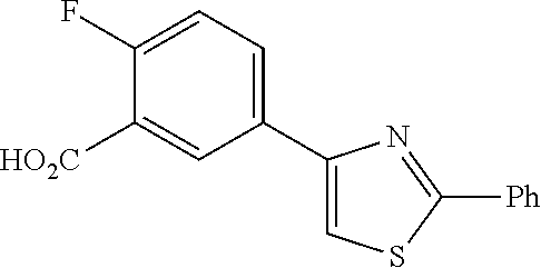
[HO2C]C1=CC(C2=CSC([Ph])=N2)=CC=C1F
